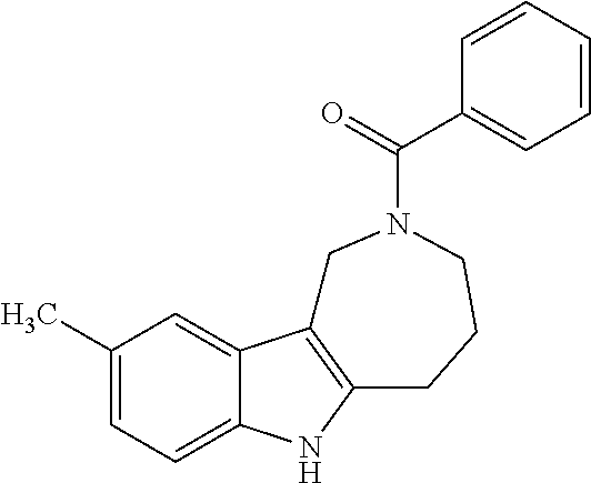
C1(C)=CC=C2C(=C1)C1=C(N2)CCCN(C(=O)C2=CC=CC=C2)C1
